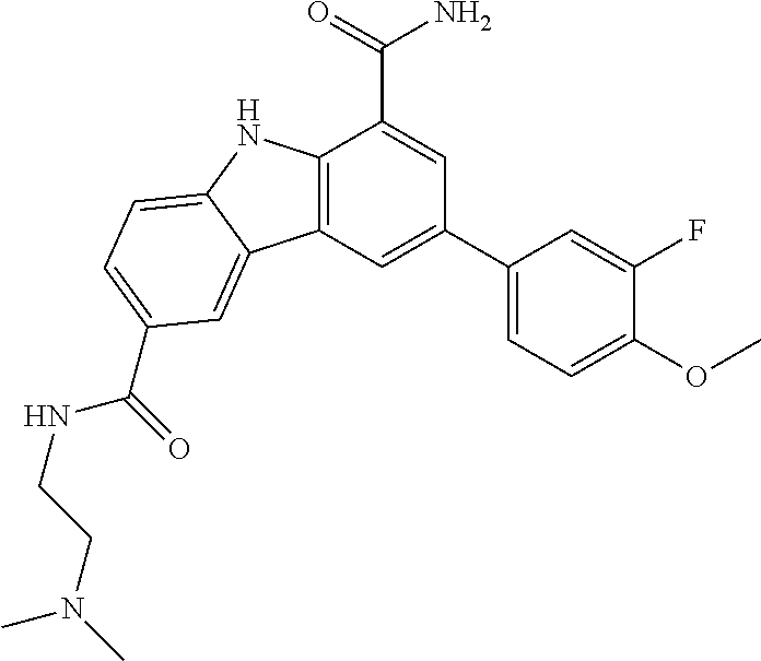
C12=C(C=C(C3=CC=C(OC)C(F)=C3)C=C1C(=O)N)C1=CC(C(NCCN(C)C)=O)=CC=C1N2
